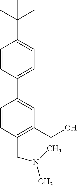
C1(C2=CC(CO)=C(CN(C)C)C=C2)=CC=C(C(C)(C)C)C=C1
